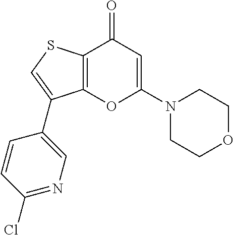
C12=C(SC=C1C1=CN=C(Cl)C=C1)C(=O)C=C(N1CCOCC1)O2
